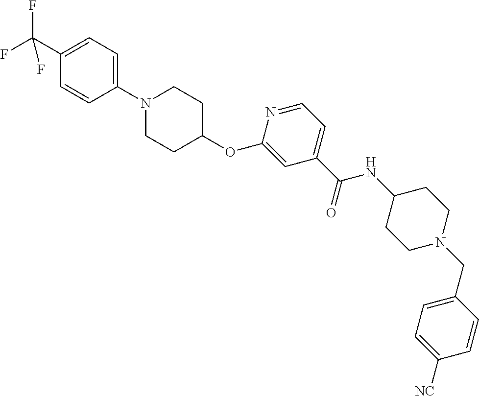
C1(C(F)(F)F)=CC=C(N2CCC(OC3=CC(C(NC4CCN(CC5=CC=C([NC])C=C5)CC4)=O)=CC=N3)CC2)C=C1
